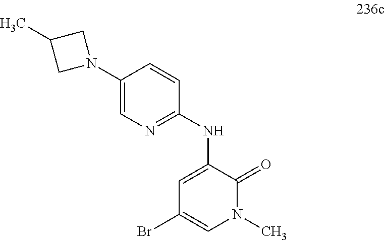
C1(N2CC(C)C2)=CN=C(NC2=CC(Br)=CN(C)C2=O)C=C1
